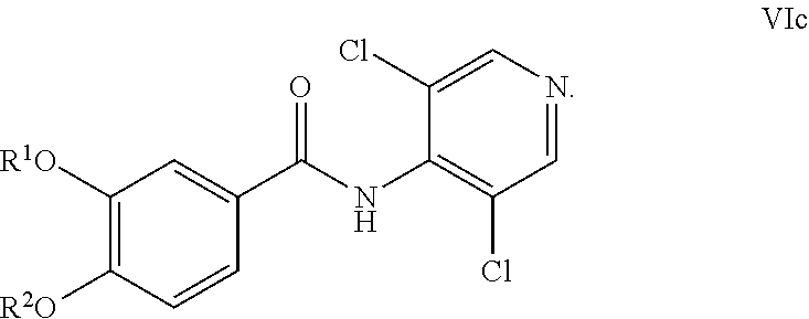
C1([R1O])=C([R2O])C=CC(C(=O)NC2=C(Cl)C=NC=C2Cl)=C1
